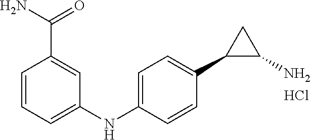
C1=C(NC2=CC=CC(C(N)=O)=C2)C=CC(C2C(N)C2)=C1.Cl
